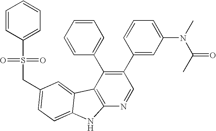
C(C1=CC=C2C(=C1)C1=C(N=CC(C3=CC(N(C)C(C)=O)=CC=C3)=C1C1=CC=CC=C1)N2)S(C1=CC=CC=C1)(=O)=O
